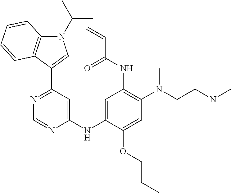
C1=NC(NC2=CC(NC(C=C)=O)=C(N(CCN(C)C)C)C=C2OCCC)=CC(C2=CN(C(C)C)C3=C2C=CC=C3)=N1
